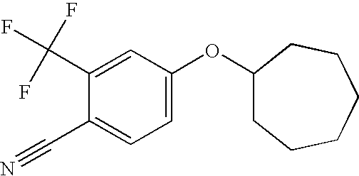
C1=C(C(F)(F)F)C(C#N)=CC=C1OC1CCCCCC1
